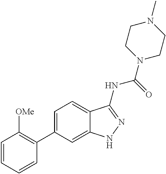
C1=CC=CC(C2=CC=C3C(=C2)NN=C3NC(N2CCN(C)CC2)=O)=C1[OMe]
